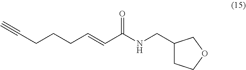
C(CCC=CC(NCC1CCOC1)=O)C#C
